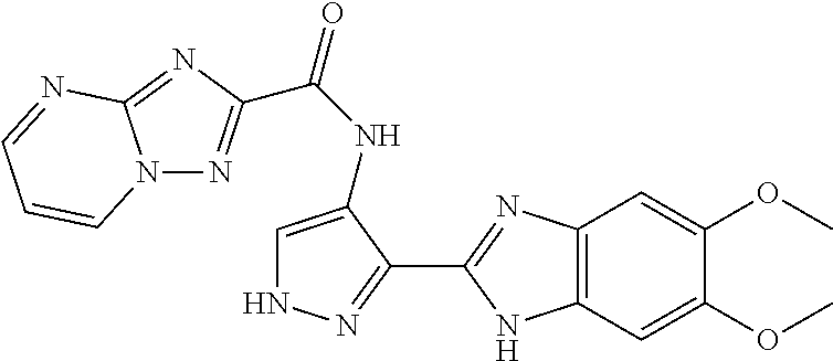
C12=C(C=C(OC)C(OC)=C1)NC(C1=NNC=C1NC(=O)C1=NN3C(=N1)N=CC=C3)=N2
